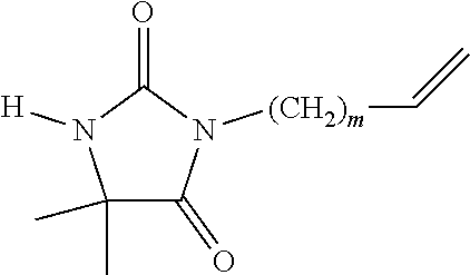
C1(C)(C)C(=O)N([(CH2)m]C=C)C(=O)N1[H]
